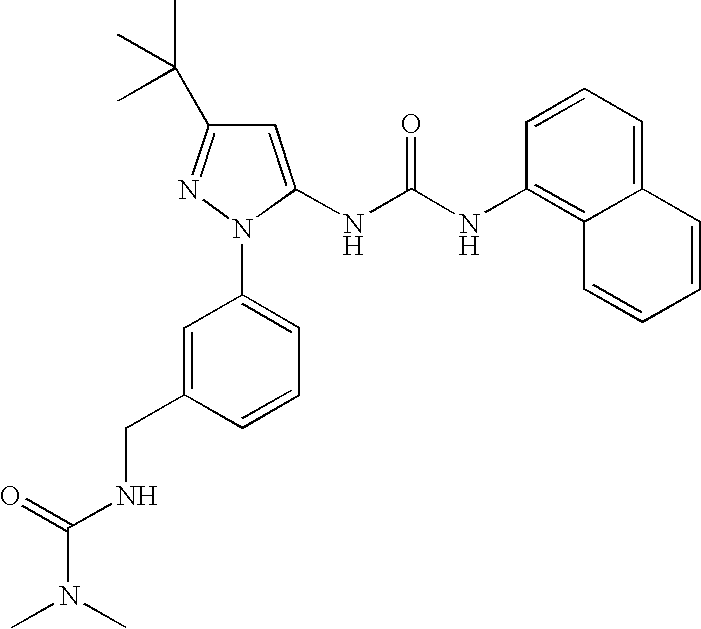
N1(C2=CC=CC(CNC(N(C)C)=O)=C2)C(NC(NC2=C3C(=CC=C2)C=CC=C3)=O)=CC(C(C)(C)C)=N1
